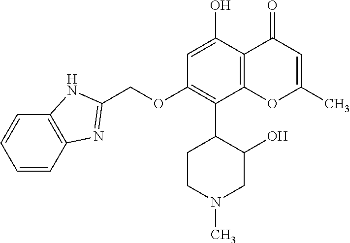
C(OC1=C(C2C(O)CN(C)CC2)C2=C(C(O)=C1)C(=O)C=C(C)O2)C1=NC2=C(C=CC=C2)N1
